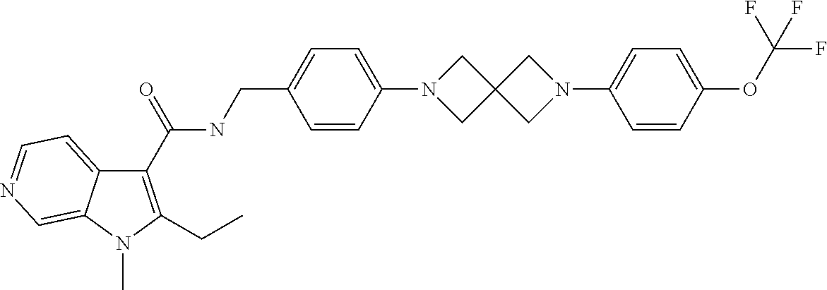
C1(C(NCC2=CC=C(N3CC4(C3)CN(C3=CC=C(OC(F)(F)F)C=C3)C4)C=C2)=O)=C(CC)N(C)C2=CN=CC=C12
